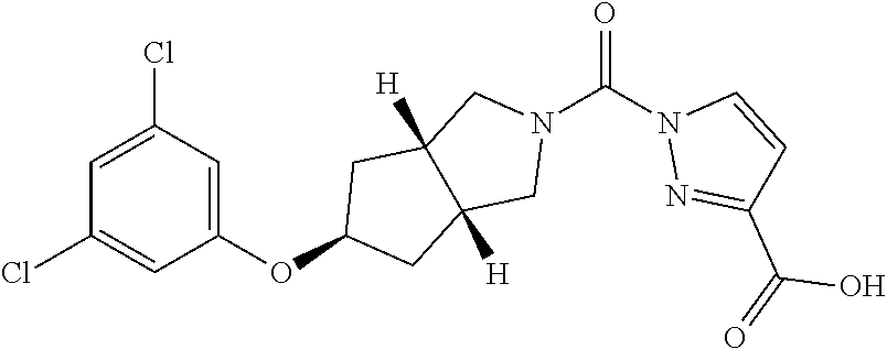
C1=C(Cl)C=C(OC2CC3([H])C([H])(C2)CN(C(N2N=C(C(=O)O)C=C2)=O)C3)C=C1Cl
